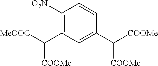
[MeOOC]C(C1=C([O2N])C=CC(C([COOMe])[COOMe])=C1)[COOMe]
